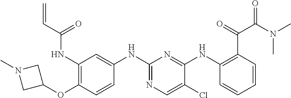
C1(NC(C=C)=O)=C(OC2CN(C)C2)C=CC(NC2=NC=C(Cl)C(NC3=C(C(=O)C(N(C)C)=O)C=CC=C3)=N2)=C1
